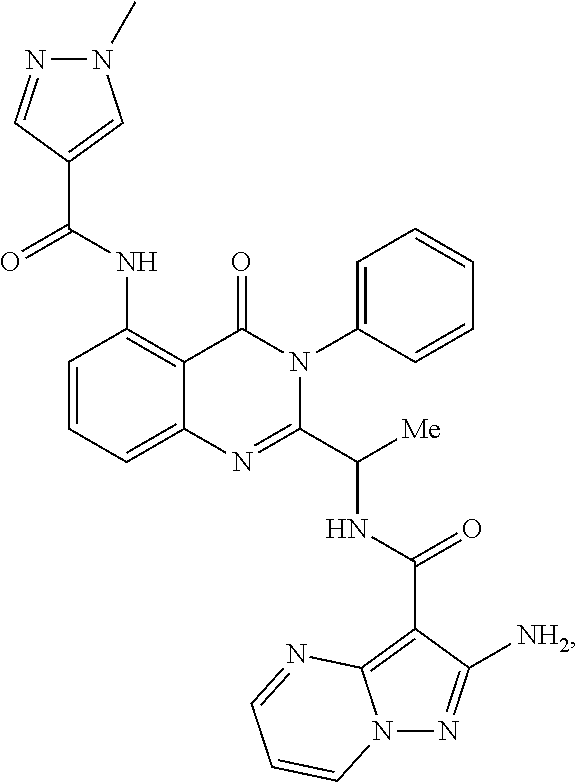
C1=CC=C2C(=C1NC(C1=CN(C)N=C1)=O)C(=O)N(C1=CC=CC=C1)C(C([Me])NC(=O)C1=C3N(N=C1[NH2])C=CC=N3)=N2
